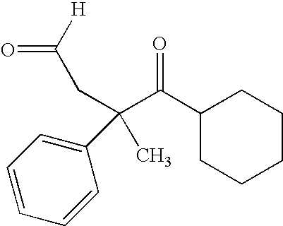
C(C(C(C1CCCCC1)=O)(C1=CC=CC=C1)C)C([H])=O
